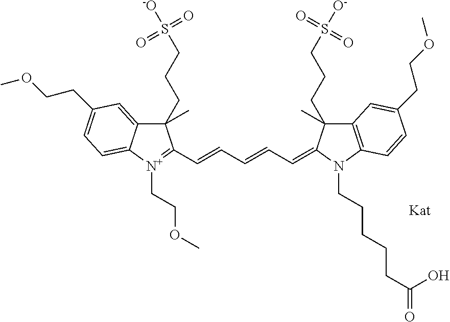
C12=CC(CCOC)=CC=C1[N+](CCOC)=C(C=CC=CC=C1N(CCCCCC(=O)O)C3=C(C=C(CCOC)C=C3)C1(CCCS([O-])(=O)=O)C)C2(CCCS([-O])(=O)=O)C
